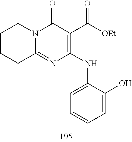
C1CCCC2=NC(NC3=CC=CC=C3O)=C(C([OEt])=O)C(=O)N12
